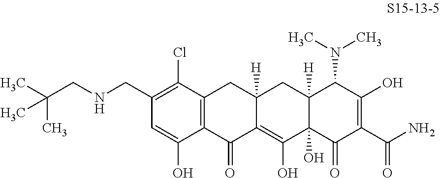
CC(CNCC1=C(Cl)C2=C(C(O)=C1)C(=O)C1=C(O)C3(O)C([H])(CC1([H])C2)C(N(C)C)C(O)=C(C(N)=O)C3=O)(C)C
